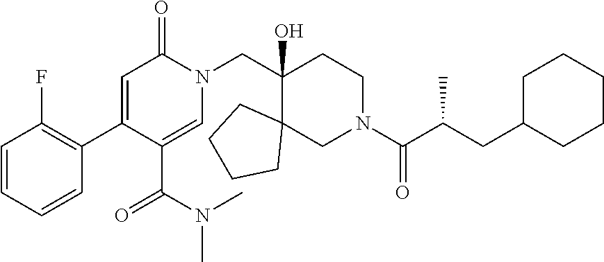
N1(CC2(O)C3(CN(C(=O)C(C)CC4CCCCC4)CC2)CCCC3)C(=O)C=C(C2=C(F)C=CC=C2)C(C(=O)N(C)C)=C1
